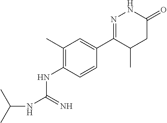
C1(C)=C(NC(NC(C)C)=N)C=CC(C2=NNC(=O)CC2C)=C1
